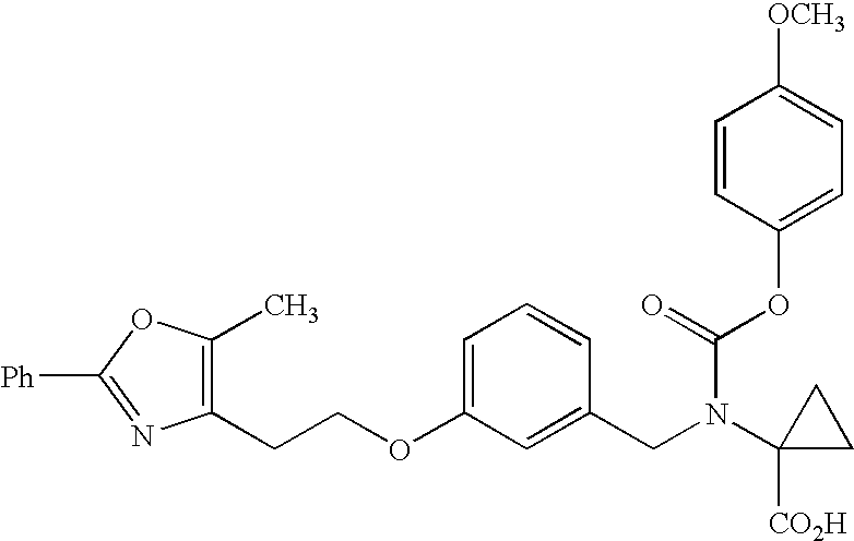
C1(CCOC2=CC=CC(CN(C3([CO2H])CC3)C(=O)OC3=CC=C([OCH3])C=C3)=C2)=C(C)OC([Ph])=N1
